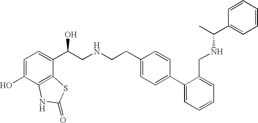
C1=C(O)C2=C(C(C(CNCCC3=CC=C(C4=CC=CC=C4CNC(C)C4=CC=CC=C4)C=C3)O)=C1)SC(=O)N2
